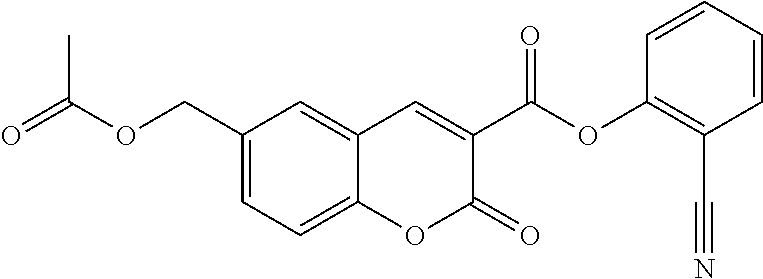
C1(COC(=O)C)=CC=C2C(=C1)C=C(C(OC1=C(C#N)C=CC=C1)=O)C(=O)O2
